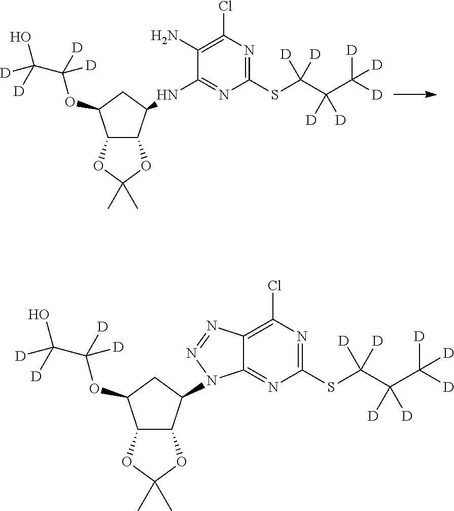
C12C(C(NC3=NC(SC(C(C([D])([D])[D])([D])[D])([D])[D])=NC(Cl)=C3N)CC1OC(C(O)([D])[D])([D])[D])OC(C)(C)O2.C12C(C(N3C4=NC(SC(C(C([D])([D])[D])([D])[D])([D])[D])=NC(Cl)=C4N=N3)CC1OC(C(O)([D])[D])([D])[D])OC(C)(C)O2
